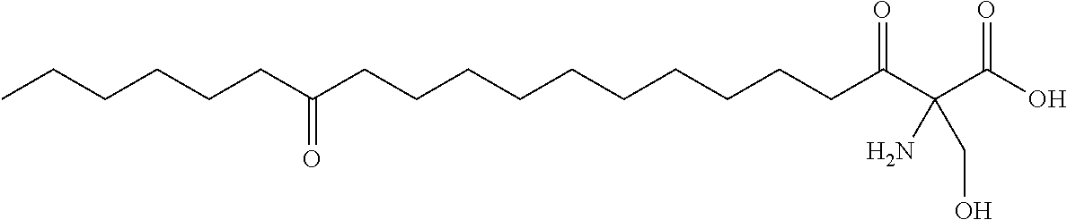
CCCCCCC(CCCCCCCCCCC(C(C(O)=O)(N)CO)=O)=O
